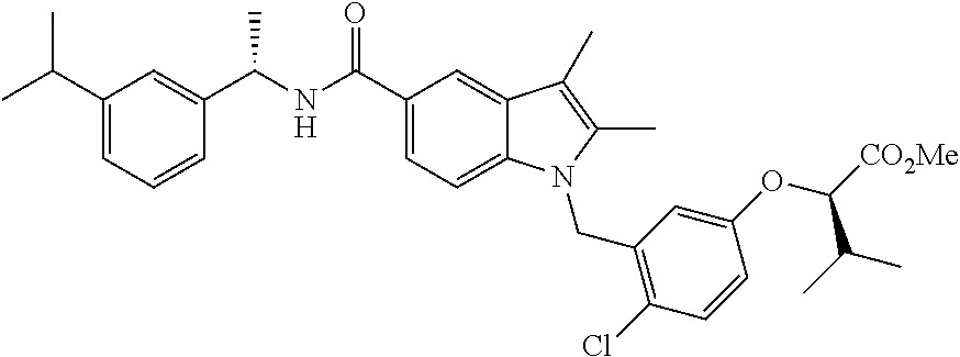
C1(C(NC(C2=CC(C(C)C)=CC=C2)C)=O)=CC=C2C(=C1)C(C)=C(C)N2CC1=C(Cl)C=CC(OC(C(C)C)[CO2Me])=C1
